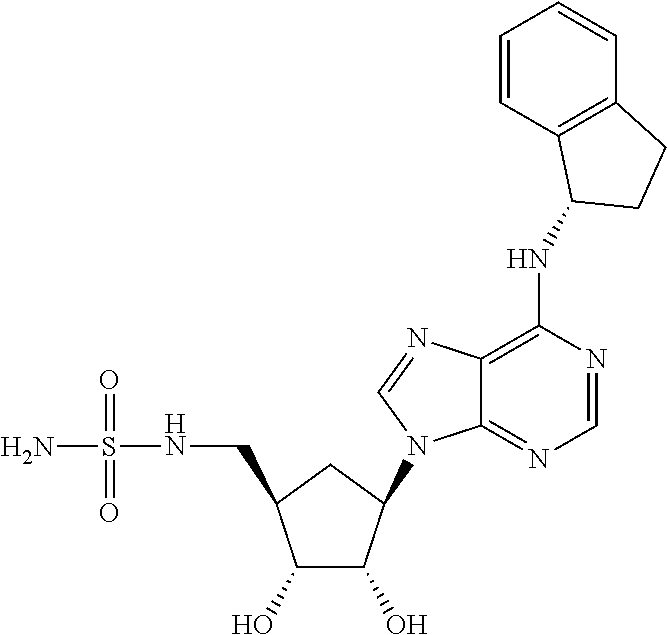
C1(O)C(O)C(N2C3=NC=NC(NC4C5=C(C=CC=C5)CC4)=C3N=C2)CC1CNS(N)(=O)=O
